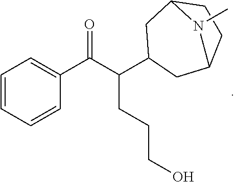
C1=CC=CC(C(C(CCCO)C2CC3CCC(C2)N3C)=O)=C1
